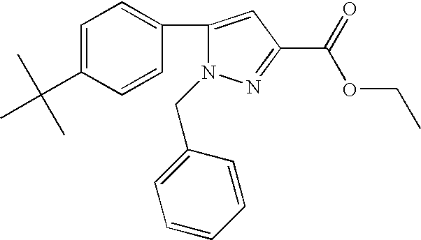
C1=CC(CN2N=C(C(OCC)=O)C=C2C2=CC=C(C(C)(C)C)C=C2)=CC=C1
